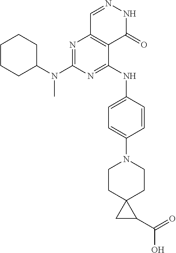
N1=C(N(C2CCCCC2)C)N=C(NC2=CC=C(N3CCC4(CC3)CC4C(=O)O)C=C2)C2=C1C=NNC2=O
